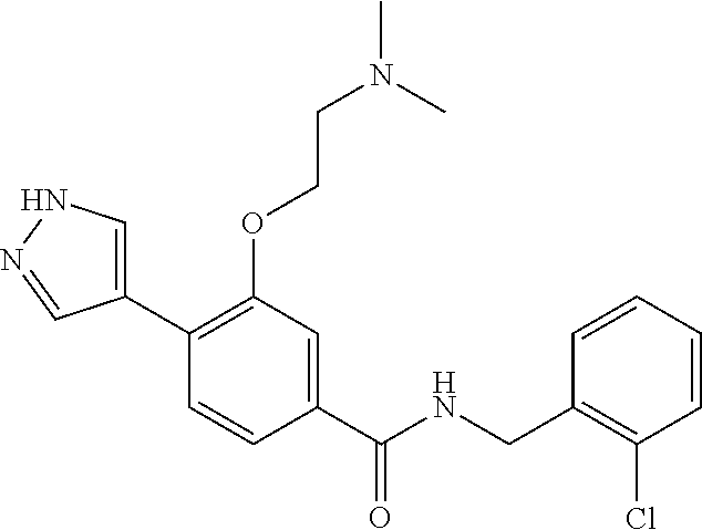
C1(C2=C(OCCN(C)C)C=C(C(NCC3=C(Cl)C=CC=C3)=O)C=C2)=CNN=C1
